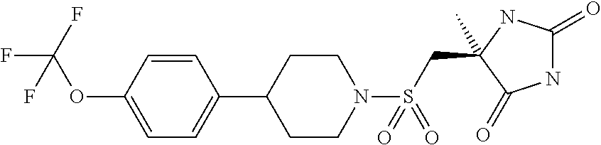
N1C(=O)NC(CS(N2CCC(C3=CC=C(OC(F)(F)F)C=C3)CC2)(=O)=O)(C)C1=O
